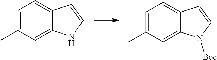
C1=C(C)C=C2C(=C1)C=CN2.C1=C(C)C=C2C(=C1)C=CN2[Boc]
